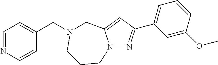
C1=NC=CC(CN2CC3=CC(C4=CC=CC(OC)=C4)=NN3CCC2)=C1
